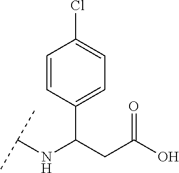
C1(C(CC(O)=O)NC(C)C)=CC=C(Cl)C=C1
